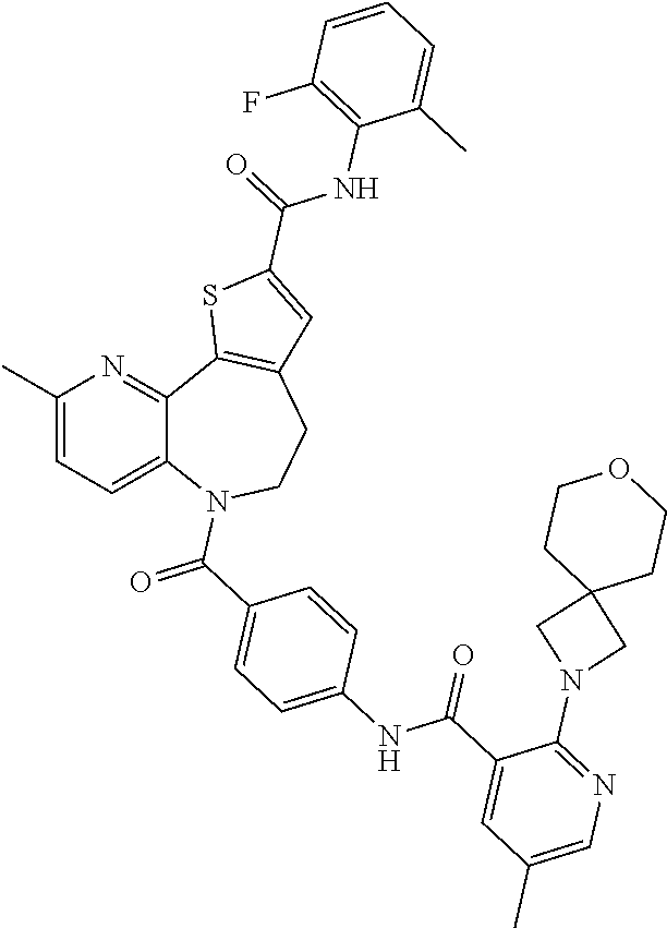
C12=CC=C(C)N=C1C1=C(CCN2C(C2=CC=C(NC(C3=CC(C)=CN=C3N3CC4(C3)CCOCC4)=O)C=C2)=O)C=C(C(=O)NC2=C(F)C=CC=C2C)S1
